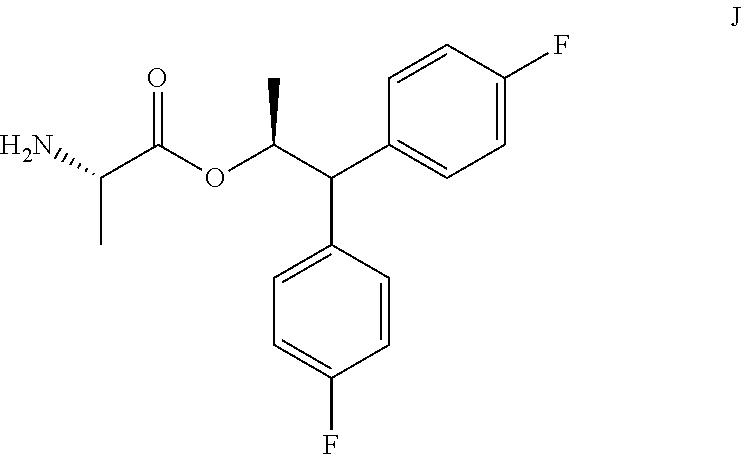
NC(C(OC(C(C1=CC=C(F)C=C1)C1=CC=C(F)C=C1)C)=O)C
